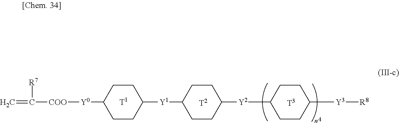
[R7]C(=C)[COO][Y0]C1CCC([Y1]C2CCC([Y2]C3CCC([Y3][R8])CC3)CC2)CC1
